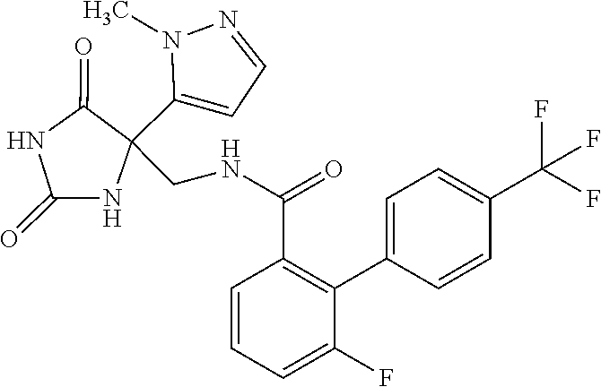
C1(=O)NC(C2=CC=NN2C)(CNC(C2=C(C3=CC=C(C(F)(F)F)C=C3)C(F)=CC=C2)=O)C(=O)N1
